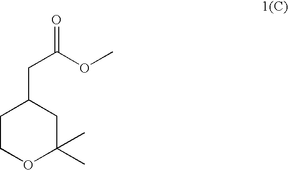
C1COC(C)(C)CC1CC(OC)=O
